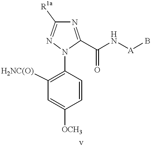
C1=CC(N2C(C(N[A]B)=O)=NC([R1a])=N2)=C([H2NC(O)])C=C1[OCH3]
